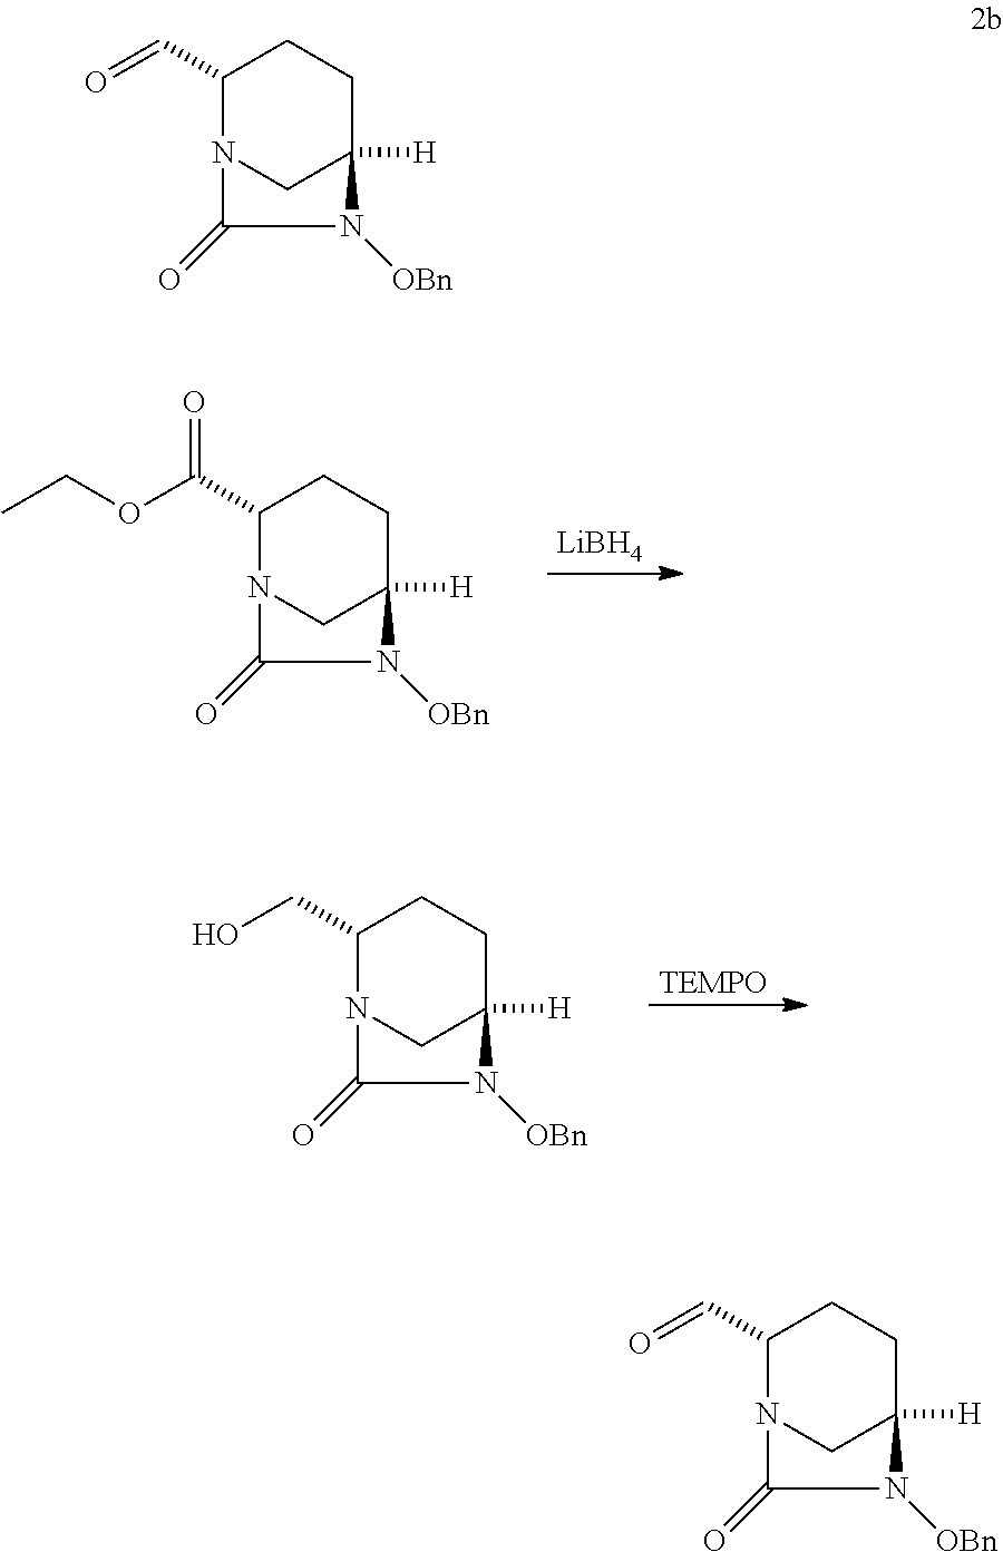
C1(C(OCC)=O)N2CC([H])(CC1)N([OBn])C2=O.[LiBH4].C1(CO)N2CC([H])(CC1)N([OBn])C2=O.[TEMPO].C1(C=O)N2CC([H])(CC1)N([OBn])C2=O.C1(C=O)N2CC([H])(CC1)N([OBn])C2=O
